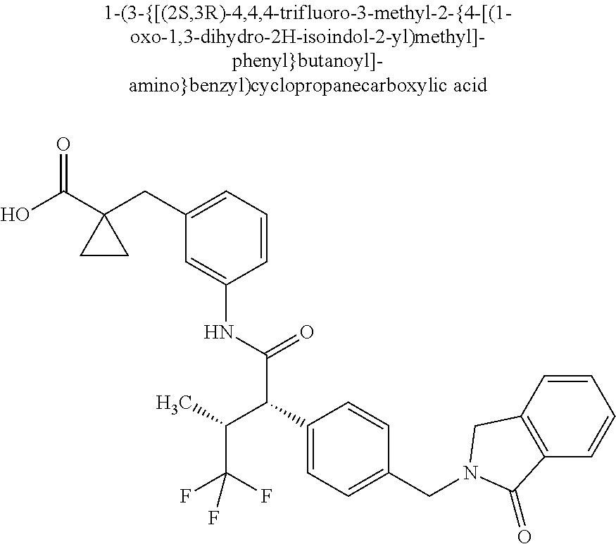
OC(C1(CC2=CC=CC(NC(=O)C(C(C)C(F)(F)F)C3=CC=C(CN4CC5=C(C=CC=C5)C4=O)C=C3)=C2)CC1)=O
